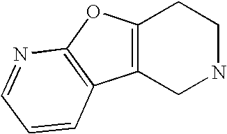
C12=C(CNCC1)C1=C(O2)N=CC=C1
